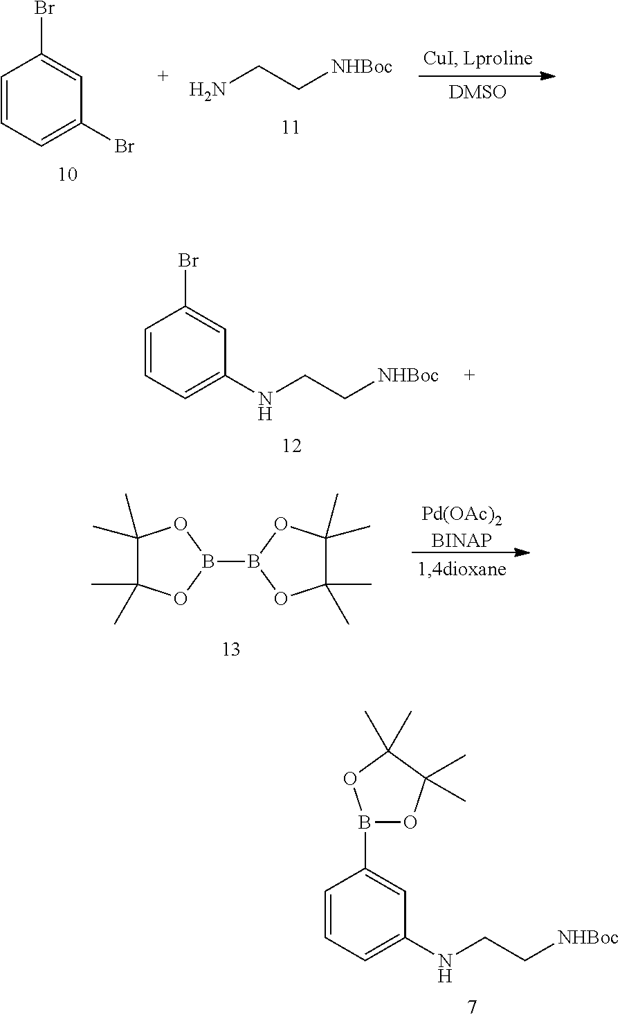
C1=CC=C(Br)C=C1Br.NCC[NHBoc].C1=CC=C(NCC[NHBoc])C=C1Br.[Pd(OAc)2BINAP].C1(C)(C)C(C)(C)OB(B2OC(C)(C)C(C)(C)O2)O1.B1(C2=CC(NCC[NHBoc])=CC=C2)OC(C)(C)C(C)(C)O1
